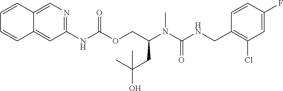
C1=CC(CNC(N(C(COC(NC2=NC=C3C(=C2)C=CC=C3)=O)CC(C)(O)C)C)=O)=C(Cl)C=C1F
